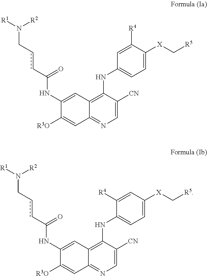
C12=C(NC3=CC=C([X]C[R5])C([R4])=C3)C([CN])=CN=C1C=C([R3O])C(NC(ccCN([R1])[R2])=O)=C2.C12=C(NC3=CC=C([X]C[R5])C=C3[R4])C([CN])=CN=C1C=C([R3O])C(NC(ccCN([R1])[R2])=O)=C2
